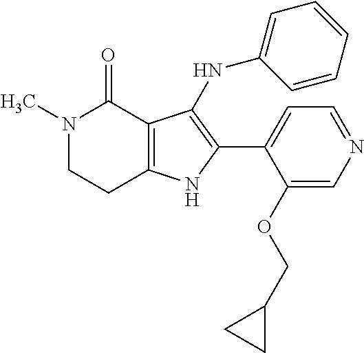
N1(C)CCC2=C(C1=O)C(NC1=CC=CC=C1)=C(C1=CC=NC=C1OCC1CC1)N2
